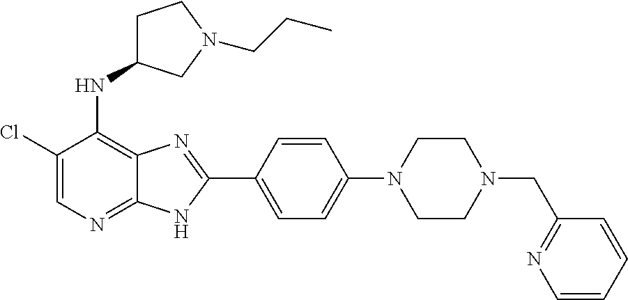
C1(Cl)=CN=C2C(=C1NC1CCN(CCC)C1)N=C(C1=CC=C(N3CCN(CC4=NC=CC=C4)CC3)C=C1)N2
